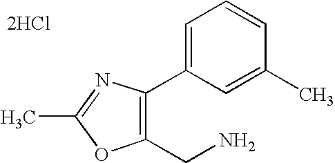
C1(CN)=C(C2=CC=CC(C)=C2)N=C(C)O1.[2HCl]
